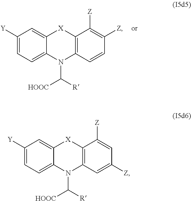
C1=C2C(=CC([Y])=C1)[X]C1=C(N2C([R])[HOOC])C=C([Z])C=C1[Z].C1=C2C(=CC([Y])=C1)[X]C1=C(N2C([R])[HOOC])C=CC([Z])=C1[Z]
